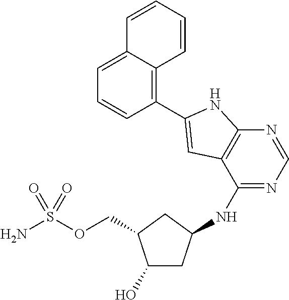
C(OS(N)(=O)=O)C1C(O)CC(NC2=NC=NC3=C2C=C(C2=C4C(=CC=C2)C=CC=C4)N3)C1
